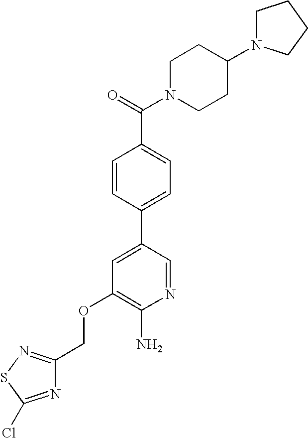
C(OC1=C(N)N=CC(C2=CC=C(C(=O)N3CCC(N4CCCC4)CC3)C=C2)=C1)C1=NSC(Cl)=N1
